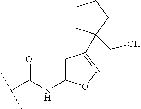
C(C(NC1=CC(C2(CO)CCCC2)=NO1)=O)(C)C
